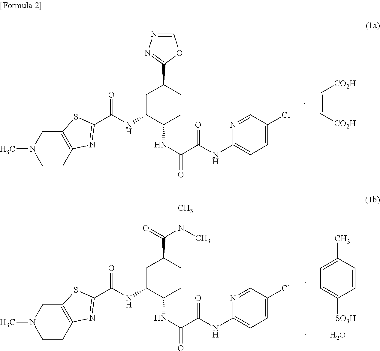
C1CC2=C(CN1C)SC(C(=O)NC1C(NC(C(NC3=CC=C(Cl)C=N3)=O)=O)CCC(C3=NN=CO3)C1)=N2.C(=C[CO2H])[CO2H].C1=CC(C)=CC=C1[SO3H].O.C1CC2=C(CN1C)SC(C(=O)NC1C(NC(C(NC3=CC=C(Cl)C=N3)=O)=O)CCC(C(=O)N(C)C)C1)=N2
